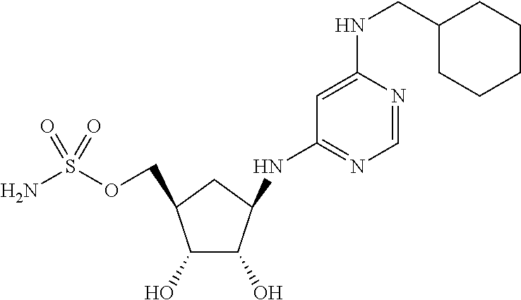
C1(O)C(COS(N)(=O)=O)CC(NC2=NC=NC(NCC3CCCCC3)=C2)C1O
